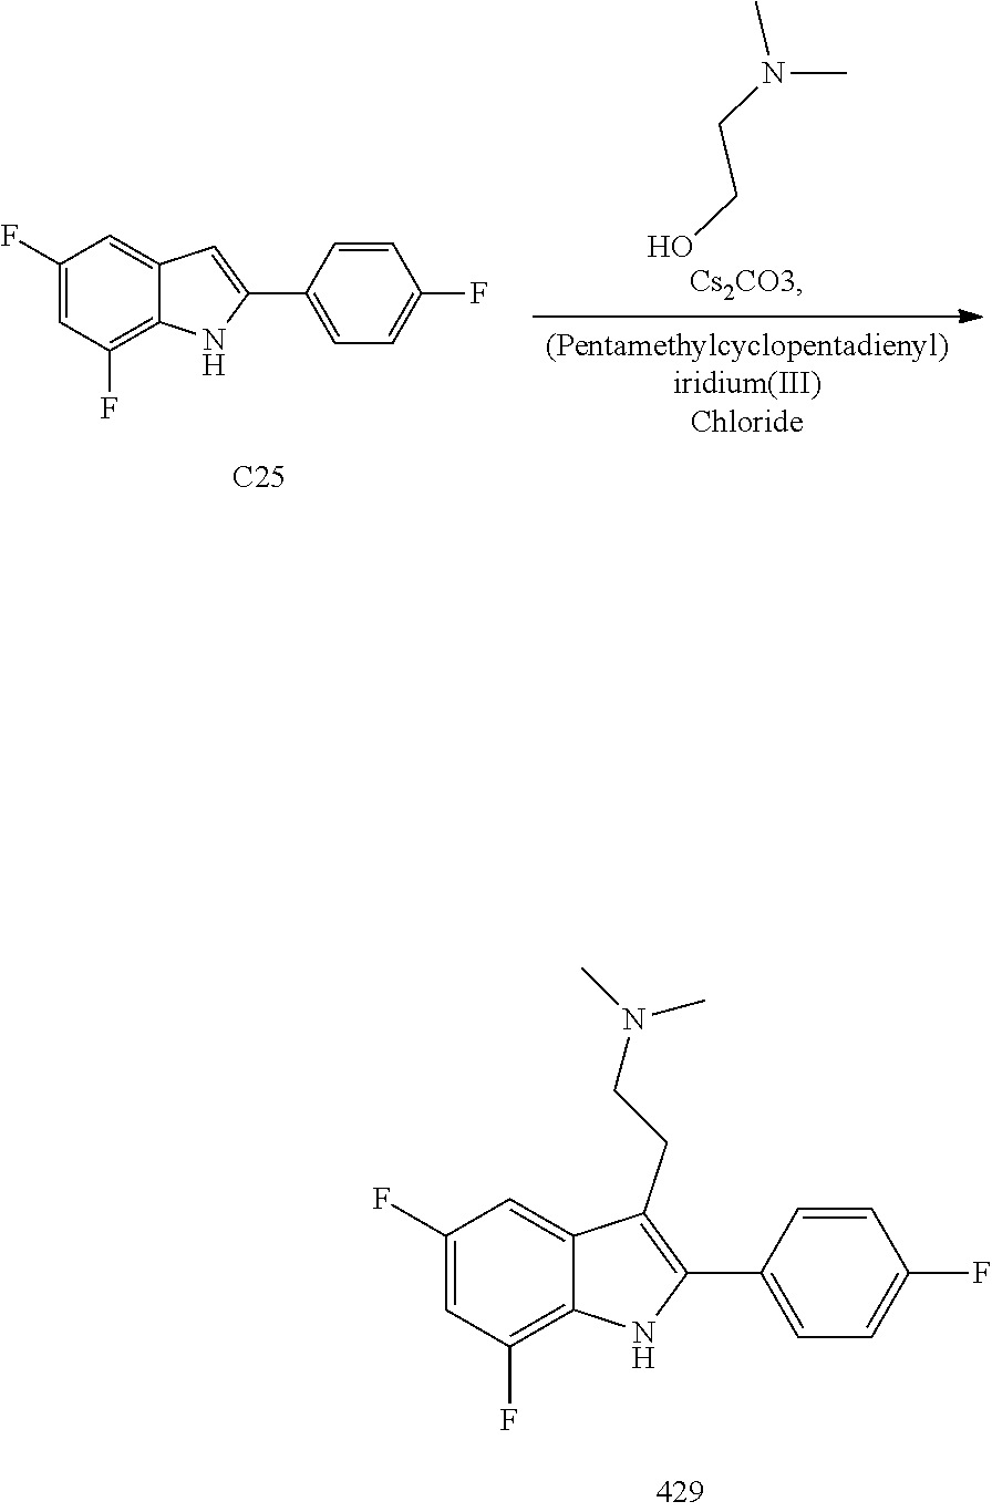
C(CO)N(C)C.C1=CC(F)=CC=C1C1=CC2=CC(F)=CC(F)=C2N1.[C25].N(C)(C)CCC1=C(C2=CC=C(F)C=C2)NC2=C(F)C=C(F)C=C21
